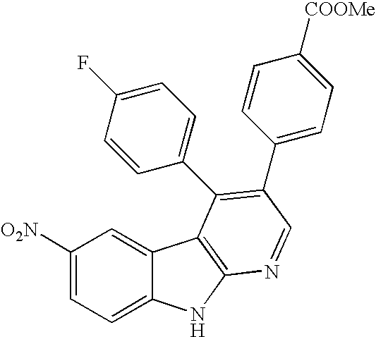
C1([O2N])=CC=C2C(=C1)C1=C(N2)N=CC(C2=CC=C([COOMe])C=C2)=C1C1=CC=C(F)C=C1
